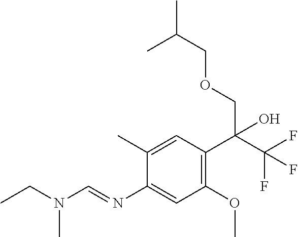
C1(N=CN(CC)C)=CC(OC)=C(C(COCC(C)C)(C(F)(F)F)O)C=C1C
